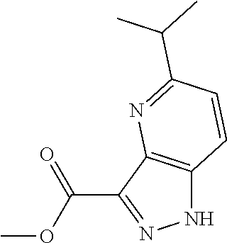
C1(C(OC)=O)=NNC2=C1N=C(C(C)C)C=C2
